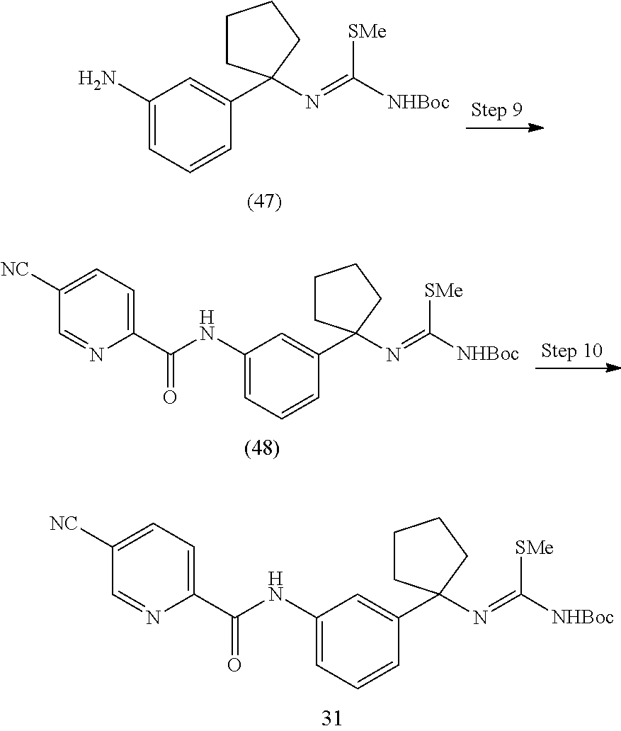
C1(N)=CC=CC(C2(N=C([NHBoc])[SMe])CCCC2)=C1.C1(NC(C2=CC=C([NC])C=N2)=O)=CC=CC(C2(N=C([NHBoc])[SMe])CCCC2)=C1.C1(NC(C2=CC=C([NC])C=N2)=O)=CC=CC(C2(N=C([NHBoc])[SMe])CCCC2)=C1
